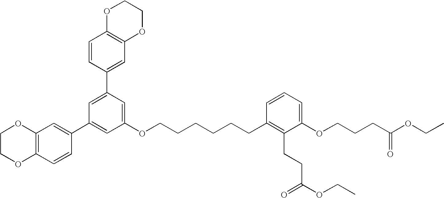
C1=C(C2=CC3=C(C=C2)OCCO3)C=C(OCCCCCCC2=C(CCC(OCC)=O)C(OCCCC(OCC)=O)=CC=C2)C=C1C1=CC2=C(C=C1)OCCO2
